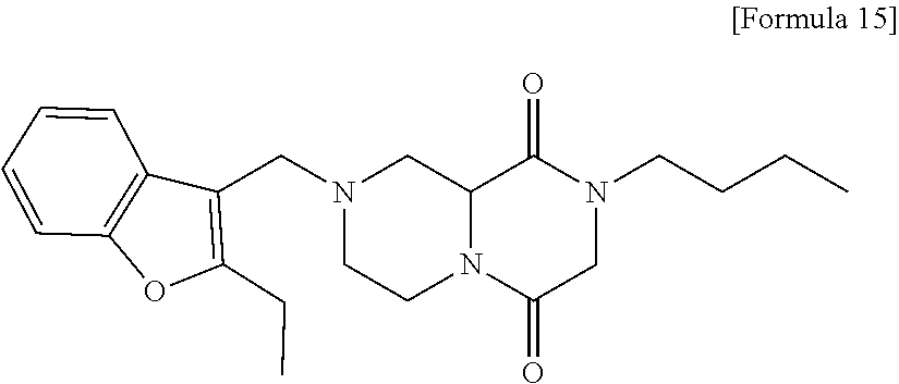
C12=C(C(CN3CCN4C(C3)C(=O)N(CCCC)CC4=O)=C(CC)O1)C=CC=C2
